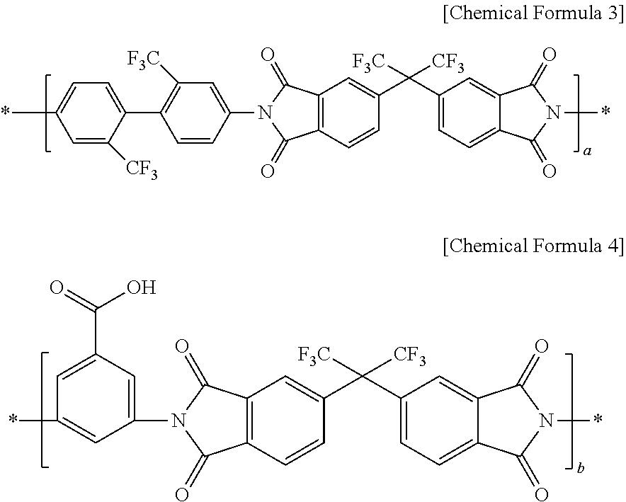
*C1=CC=C(C2=C([F3C])C=C(N3C(=O)C4=C(C3=O)C=C(C(C3=CC=C5C(=C3)C(=O)N(*)C5=O)([F3C])[CF3])C=C4)C=C2)C([CF3])=C1.*C1=CC(N2C(=O)C3=C(C2=O)C=C(C(C2=CC=C4C(=C2)C(=O)N(*)C4=O)([F3C])[CF3])C=C3)=CC(C(=O)O)=C1
